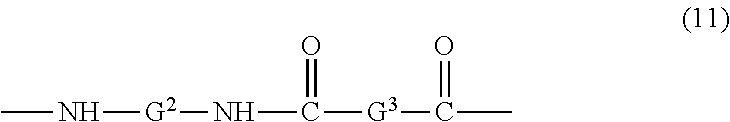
CN[G2]NC([G3]C(C)=O)=O
